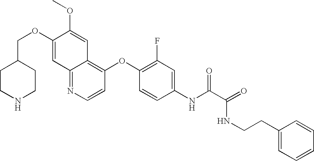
C(OC1=CC2=NC=CC(OC3=C(F)C=C(NC(C(=O)NCCC4=CC=CC=C4)=O)C=C3)=C2C=C1OC)C1CCNCC1
